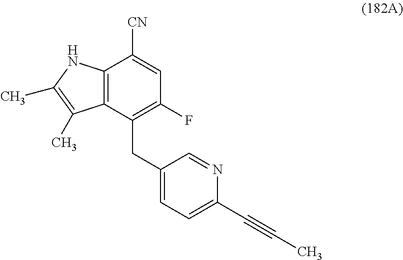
C12=C(C(CC3=CC=C(C#CC)N=C3)=C(F)C=C1[CN])C(C)=C(C)N2
